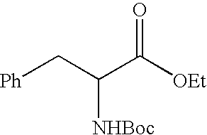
[Ph]CC(C([OEt])=O)[NHBoc]
